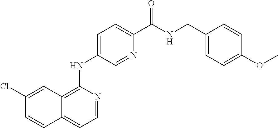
C12=CC=NC(NC3=CC=C(C(NCC4=CC=C(OC)C=C4)=O)N=C3)=C1C=C(Cl)C=C2
